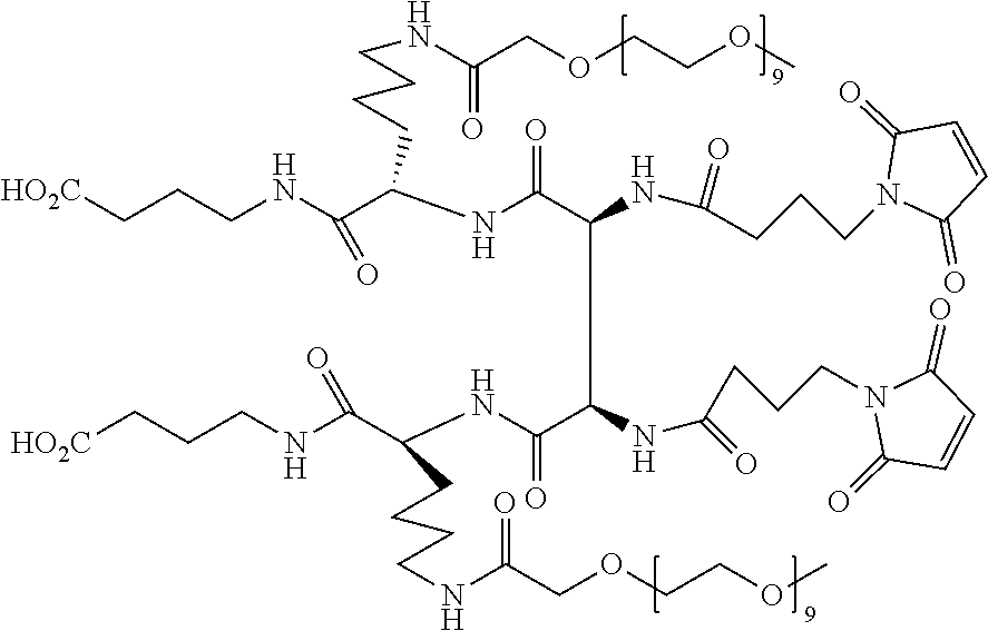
COCCOCC(NCCCCC(C(NCCC[HO2C])=O)NC(C(NC(CCCN1C(=O)C=CC1=O)=O)C(C(NC(C(NCCC[HO2C])=O)CCCCNC(COCCOC)=O)=O)NC(CCCN1C(=O)C=CC1=O)=O)=O)=O
